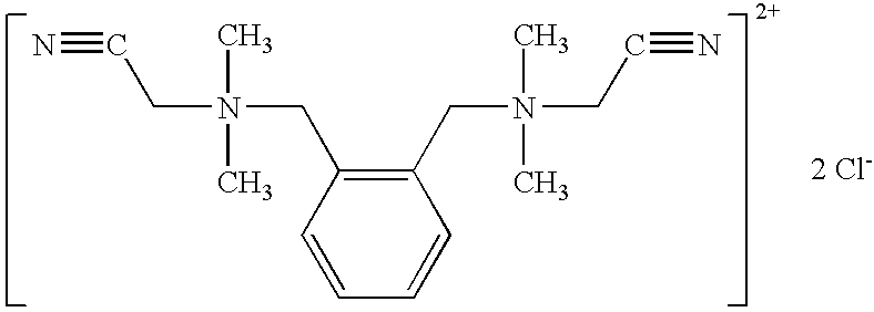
N#CCN(C)(C)CC1=C(CN(C)(C)CC#N)C=CC=C1.[2 Cl-]
